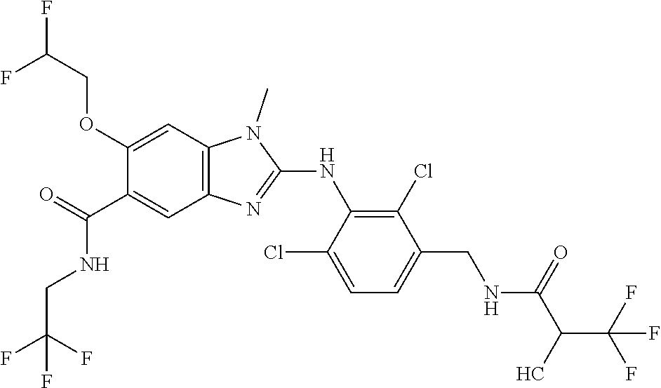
C1(OCC(F)F)=CC2=C(C=C1C(NCC(F)(F)F)=O)N=C(NC1=C(Cl)C(CNC(C(C)C(F)(F)F)=O)=CC=C1Cl)N2C
